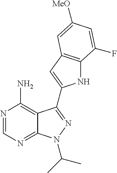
N1=CN=C2C(=C1N)C(C1=CC3=C(N1)C(F)=CC([MeO])=C3)=NN2C(C)C
